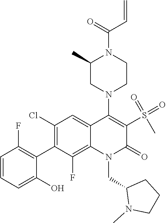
N1(CC2N(C)CCC2)C(=O)C(S(=O)(=O)C)=C(N2CCN(C(=O)C=C)C(C)C2)C2=CC(Cl)=C(C3=C(F)C=CC=C3O)C(F)=C12
